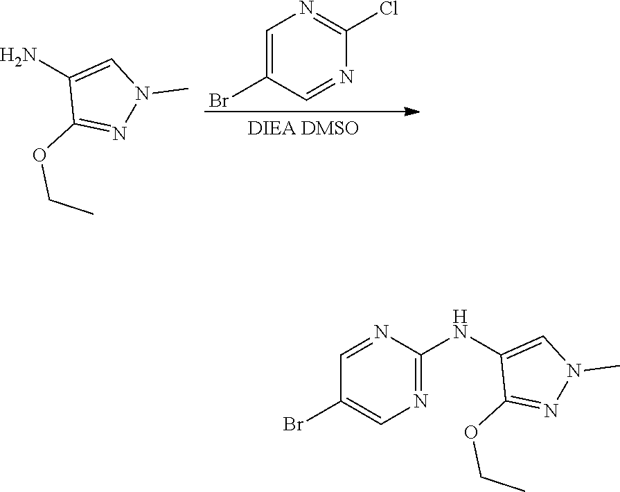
C1(NC2=NC=C(Br)C=N2)=CN(C)N=C1OCC.C1(N)=CN(C)N=C1OCC.C1=C(Br)C=NC(Cl)=N1
